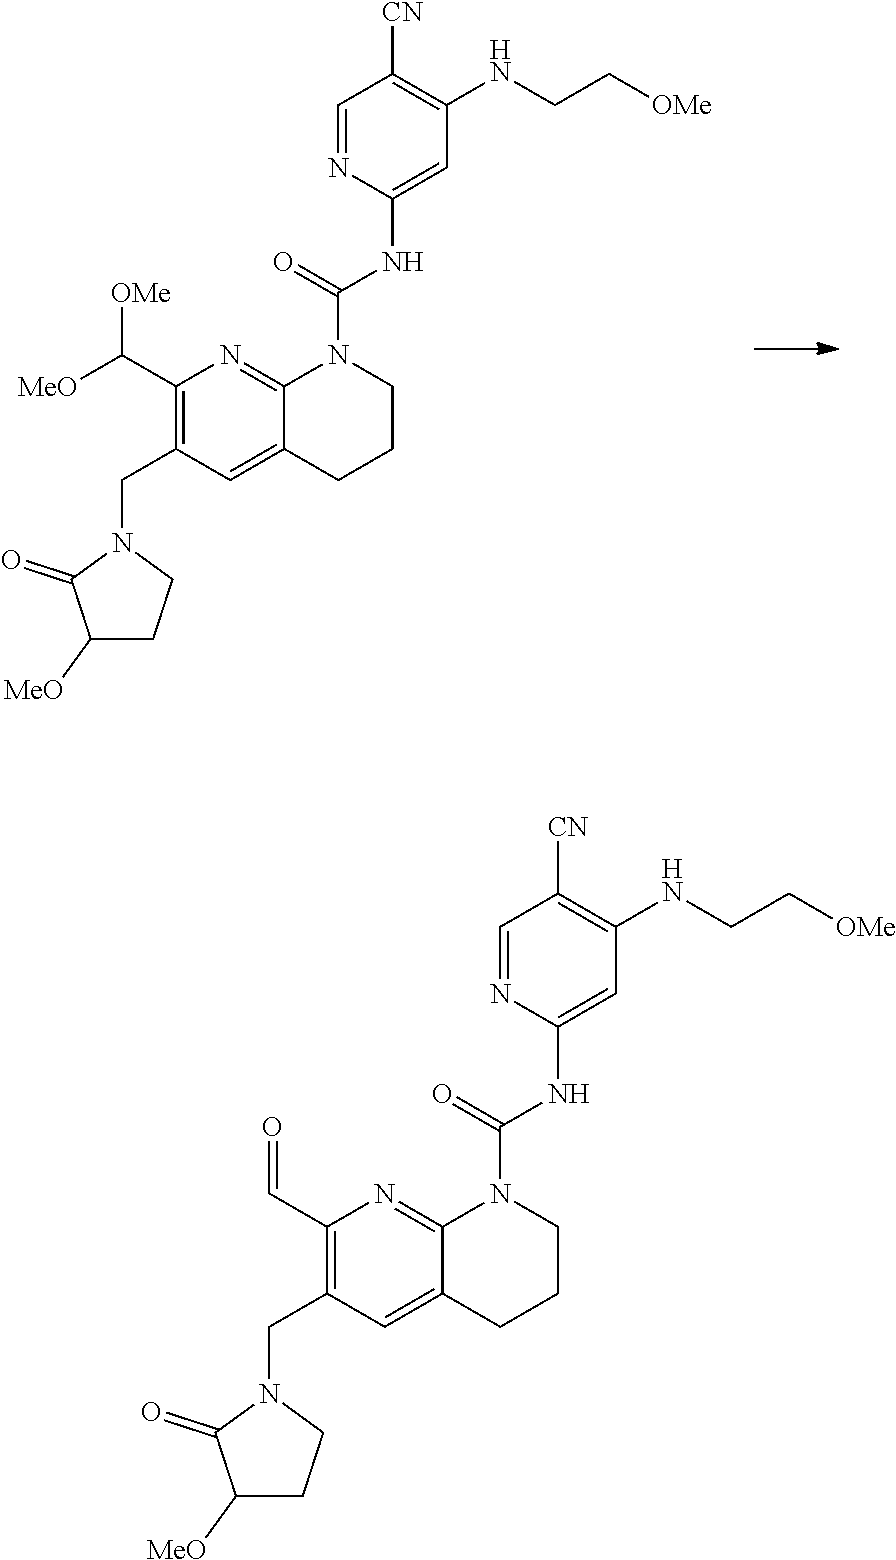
C1(C([OMe])[MeO])=C(CN2C(=O)C([MeO])CC2)C=C2C(=N1)N(C(NC1=CC(NCC[OMe])=C([CN])C=N1)=O)CCC2.C1(C=O)=C(CN2C(=O)C([MeO])CC2)C=C2C(=N1)N(C(NC1=CC(NCC[OMe])=C([CN])C=N1)=O)CCC2
